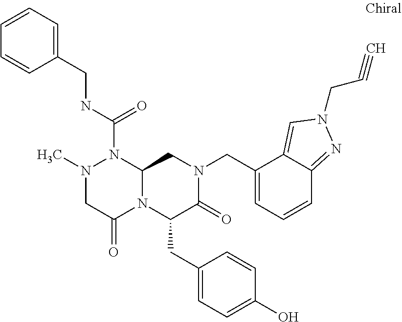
N1(C)CC(=O)N2C(N1C(NCC1=CC=CC=C1)=O)CN(CC1=CC=CC3=NN(CC#C)C=C13)C(=O)C2CC1=CC=C(O)C=C1
